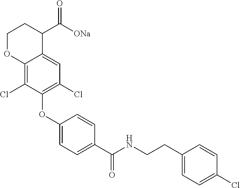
C1(OC2=C(Cl)C=C3C(=C2Cl)OCCC3C([ONa])=O)=CC=C(C(NCCC2=CC=C(Cl)C=C2)=O)C=C1
